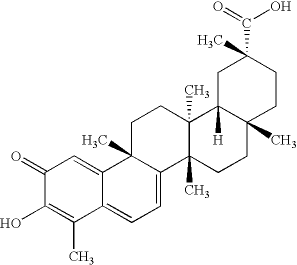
C1C2(C)C(=CC=C3C2=CC(=O)C(O)=C3C)C2(C)C(C)(C1)C1([H])C(C)(CC2)CCC(C)(C(=O)O)C1
